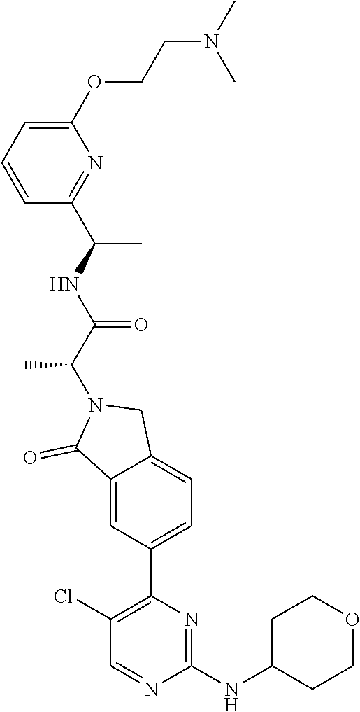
C1(OCCN(C)C)=CC=CC(C(NC(C(N2C(=O)C3=CC(C4=C(Cl)C=NC(NC5CCOCC5)=N4)=CC=C3C2)C)=O)C)=N1
